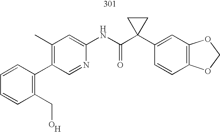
C1(C2=C(CO)C=CC=C2)=C(C)C=C(NC(C2(C3=CC4=C(C=C3)OCO4)CC2)=O)N=C1.[H]
